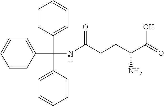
C1=CC(C(C2=CC=CC=C2)(NC(CCC(C(=O)O)N)=O)C2=CC=CC=C2)=CC=C1
